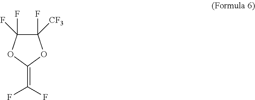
C1(F)(F)C(F)([CF3])OC(=C(F)F)O1
